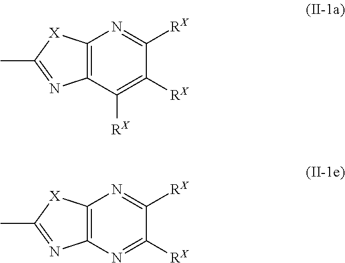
C12=C(C([RX])=C([RX])C([RX])=N1)N=C(C)[X]2.C12=C(N=C([RX])C([RX])=N1)N=C(C)[X]2
